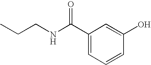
CCCNC(C1=CC=CC(O)=C1)=O
